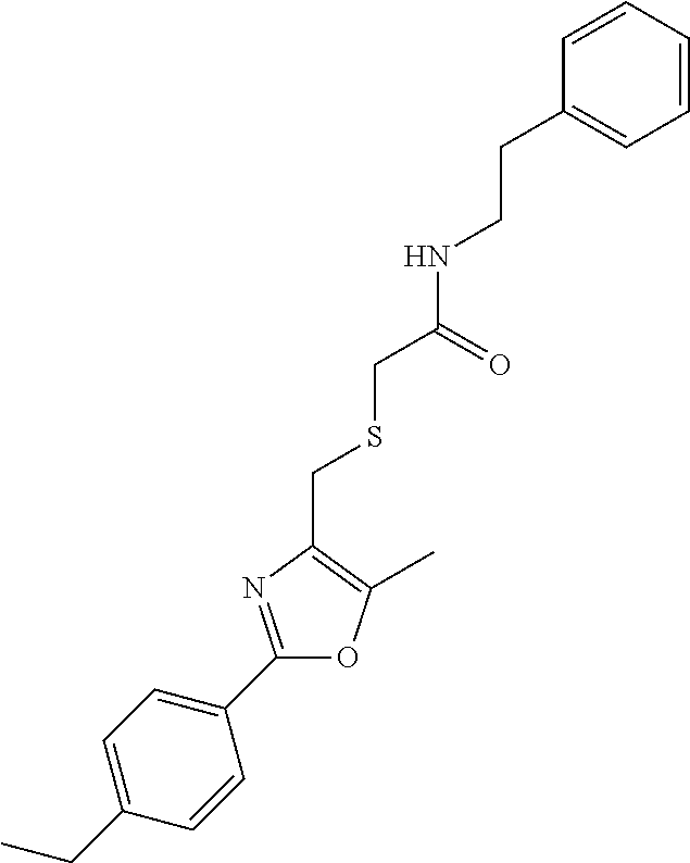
C1(C2=CC=C(CC)C=C2)=NC(CSCC(NCCC2=CC=CC=C2)=O)=C(C)O1
